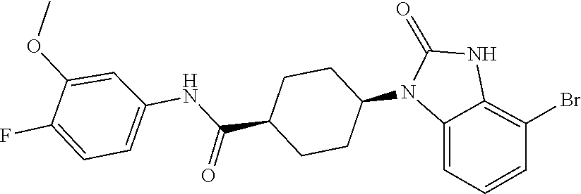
C1(=O)NC2=C(Br)C=CC=C2N1C1CCC(C(NC2=CC=C(F)C(OC)=C2)=O)CC1
